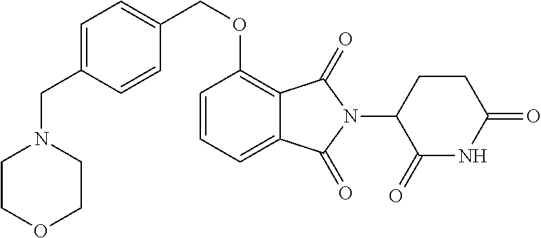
C1=CC=C2C(=C1OCC1=CC=C(CN3CCOCC3)C=C1)C(=O)N(C1C(=O)NC(=O)CC1)C2=O
